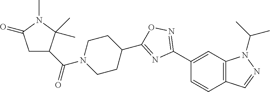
C1(C2=NOC(C3CCN(C(C4CC(=O)N(C)C4(C)C)=O)CC3)=N2)=CC2=C(C=C1)C=NN2C(C)C
